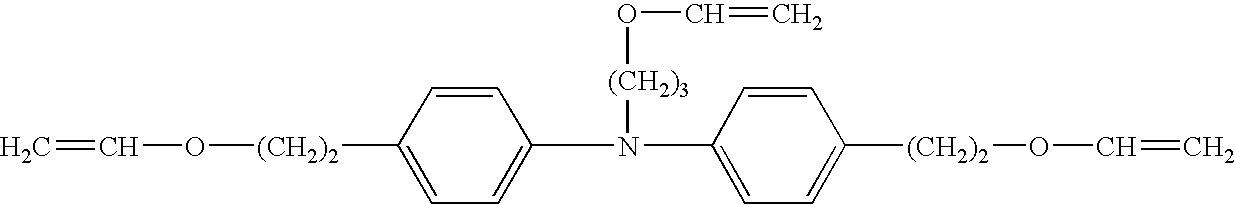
C1=CC([(CH2)2]OC=C)=CC=C1N(C1=CC=C([(CH2)2]OC=C)C=C1)[(CH2)3]OC=C
